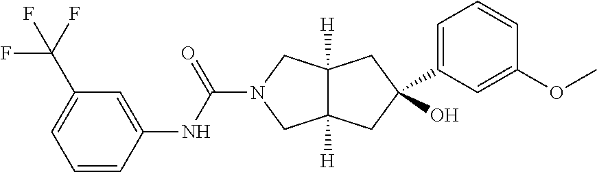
O=C(N1CC2([H])C([H])(C1)CC(O)(C1=CC=CC(OC)=C1)C2)NC1=CC(C(F)(F)F)=CC=C1
